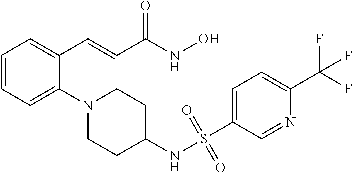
C1=CC=C(N2CCC(NS(C3=CC=C(C(F)(F)F)N=C3)(=O)=O)CC2)C(C=CC(NO)=O)=C1
